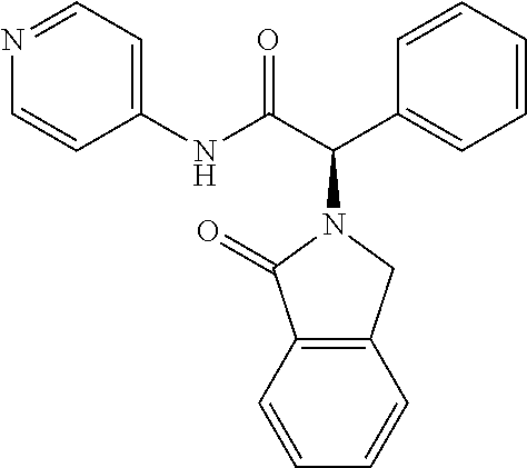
C1(NC(C(C2=CC=CC=C2)N2C(=O)C3=C(C2)C=CC=C3)=O)=CC=NC=C1
